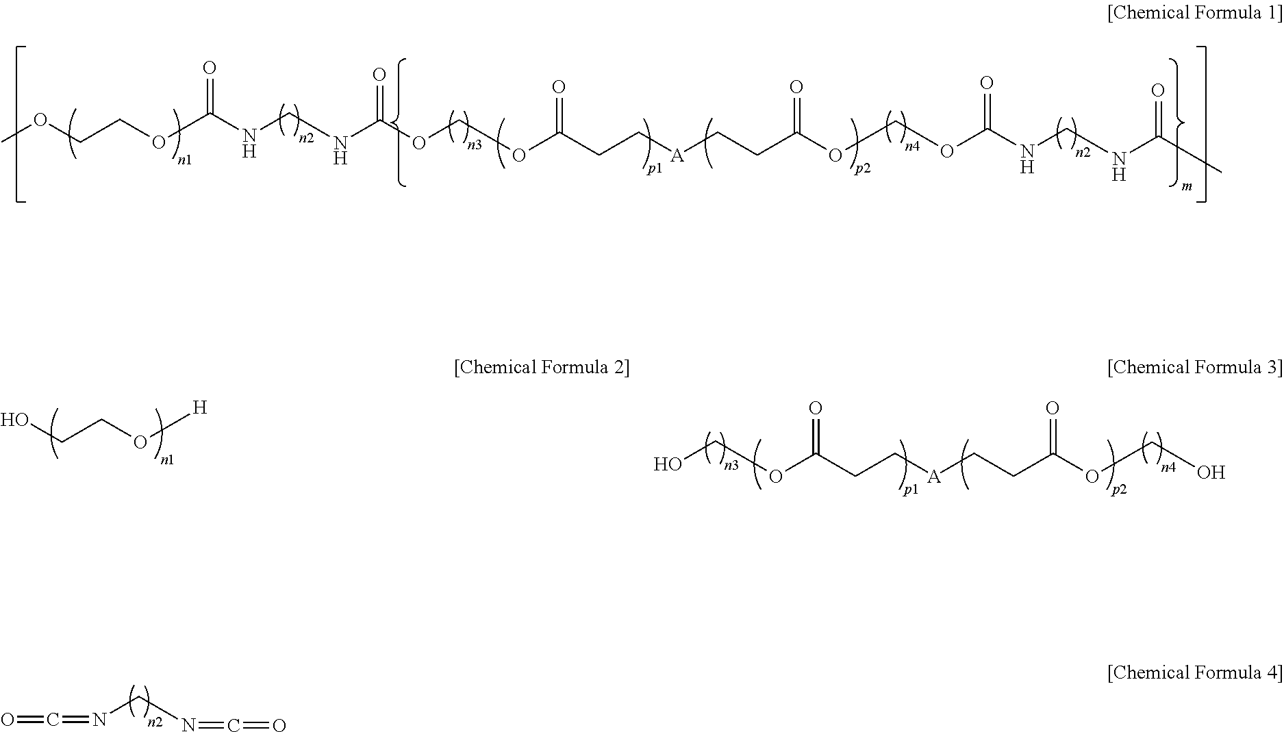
COCCOC(NCNC(OCOC(CC[A]CCC(OCOC(NCNC(C)=O)=O)=O)=O)=O)=O.OCCO[H].OCOC(CC[A]CCC(OCO)=O)=O.O=C=NCN=C=O
